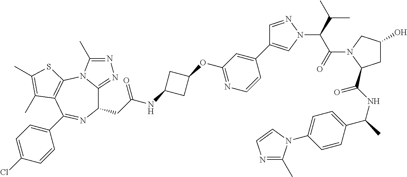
C1(CC(NC2CC(OC3=NC=CC(C4=CN(C(C(N5C(C(NC(C)C6=CC=C(N7C(C)=NC=C7)C=C6)=O)CC(O)C5)=O)C(C)C)N=C4)=C3)C2)=O)C2=NN=C(C)N2C2=C(C(C3=CC=C(Cl)C=C3)=N1)C(C)=C(C)S2
